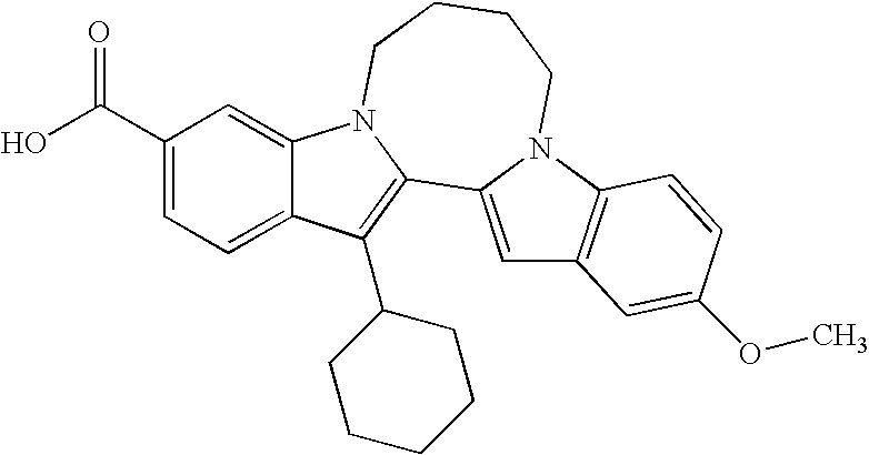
C1(C(=O)O)=CC=C2C(=C1)N1C(=C2C2CCCCC2)C2=CC3=C(N2CCCC1)C=CC(OC)=C3
